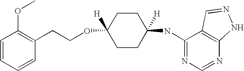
C1=CC=CC(CCOC2([H])CCC(NC3=NC=NC4=C3C=NN4)([H])CC2)=C1OC
